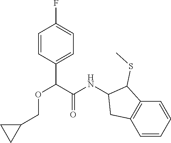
C1=CC(C(C(NC2CC3=C(C2SC)C=CC=C3)=O)OCC2CC2)=CC=C1F
